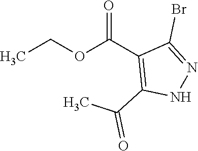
C(C)OC(C1=C(C(=O)C)NN=C1Br)=O
